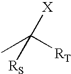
C(C)([RS])([X])[RT]
